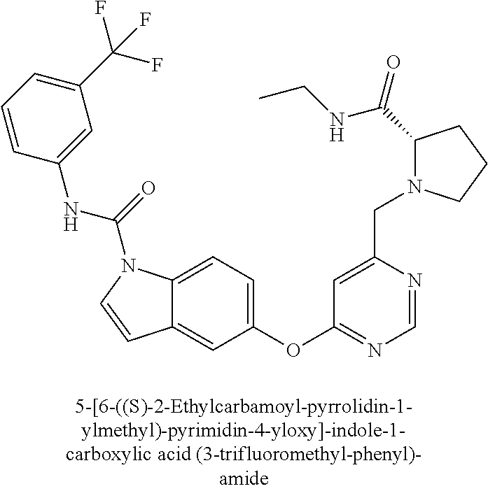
C1=CC(NC(=O)N2C3=CC=C(OC4=NC=NC(CN5C(C(=O)NCC)CCC5)=C4)C=C3C=C2)=CC(C(F)(F)F)=C1
